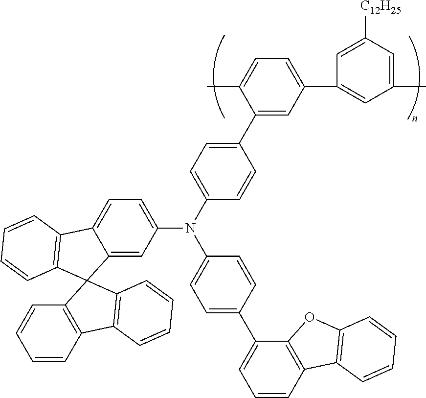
C12=CC(N(C3=CC=C(C4=CC(C5=CC(C)=CC([C12H25])=C5)=CC=C4C)C=C3)C3=CC=C(C4=CC=CC5=C4OC4=C5C=CC=C4)C=C3)=CC=C1C1=C(C=CC=C1)C21C2=C(C=CC=C2)C2=C1C=CC=C2
